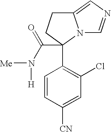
C1=CC([CN])=CC(Cl)=C1C1(C(N([Me])[H])=O)N2C(=CN=C2)CC1
